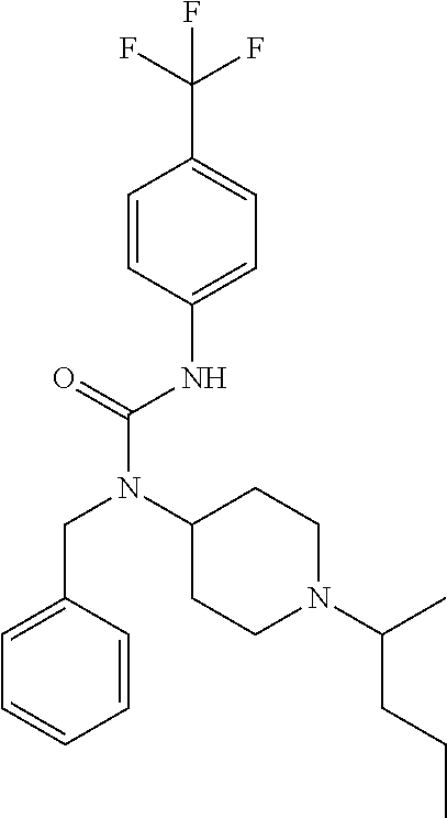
C1=C(CN(C(NC2=CC=C(C(F)(F)F)C=C2)=O)C2CCN(C(C)CCC)CC2)C=CC=C1
